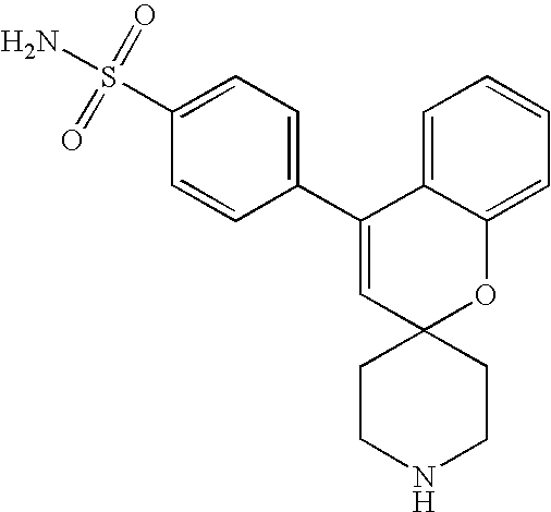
C1(C2=CC=C(S(=O)(=O)N)C=C2)=CC2(OC3=CC=CC=C13)CCNCC2
